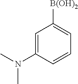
C1=C(N(C)C)C=CC=C1[B(OH)2]
